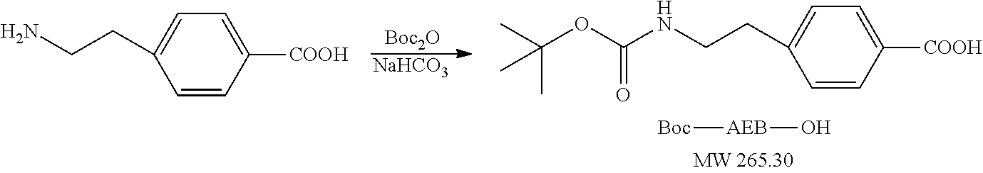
[Boc2O].[NaHCO3].[AEB]([Boc])O.C1=C(CCN)C=CC([COOH])=C1.C1=C(CCNC(OC(C)(C)C)=O)C=CC([COOH])=C1
